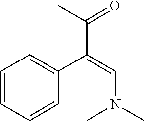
C1=CC=CC(C(=CN(C)C)C(=O)C)=C1
